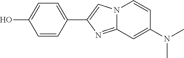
N12C(=NC(C3=CC=C(O)C=C3)=C1)C=C(N(C)C)C=C2
